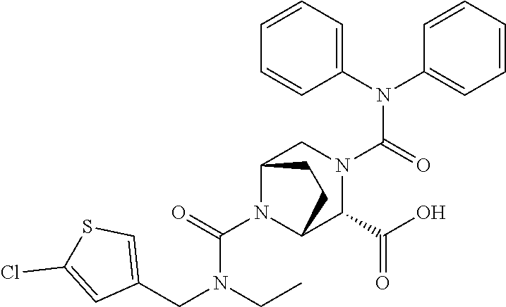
C1(N(C2=CC=CC=C2)C(=O)N2CC3N(C(=O)N(CC4=CSC(Cl)=C4)CC)C(C2C(O)=O)CC3)=CC=CC=C1
